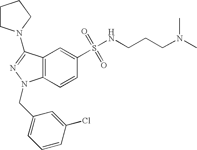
C12=C(C=CC(S(NCCCN(C)C)(=O)=O)=C1)N(CC1=CC=CC(Cl)=C1)N=C2N1CCCC1
